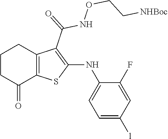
C1CC(=O)C2=C(C1)C(C(NOCC[NHBoc])=O)=C(NC1=CC=C([l])C=C1F)S2
